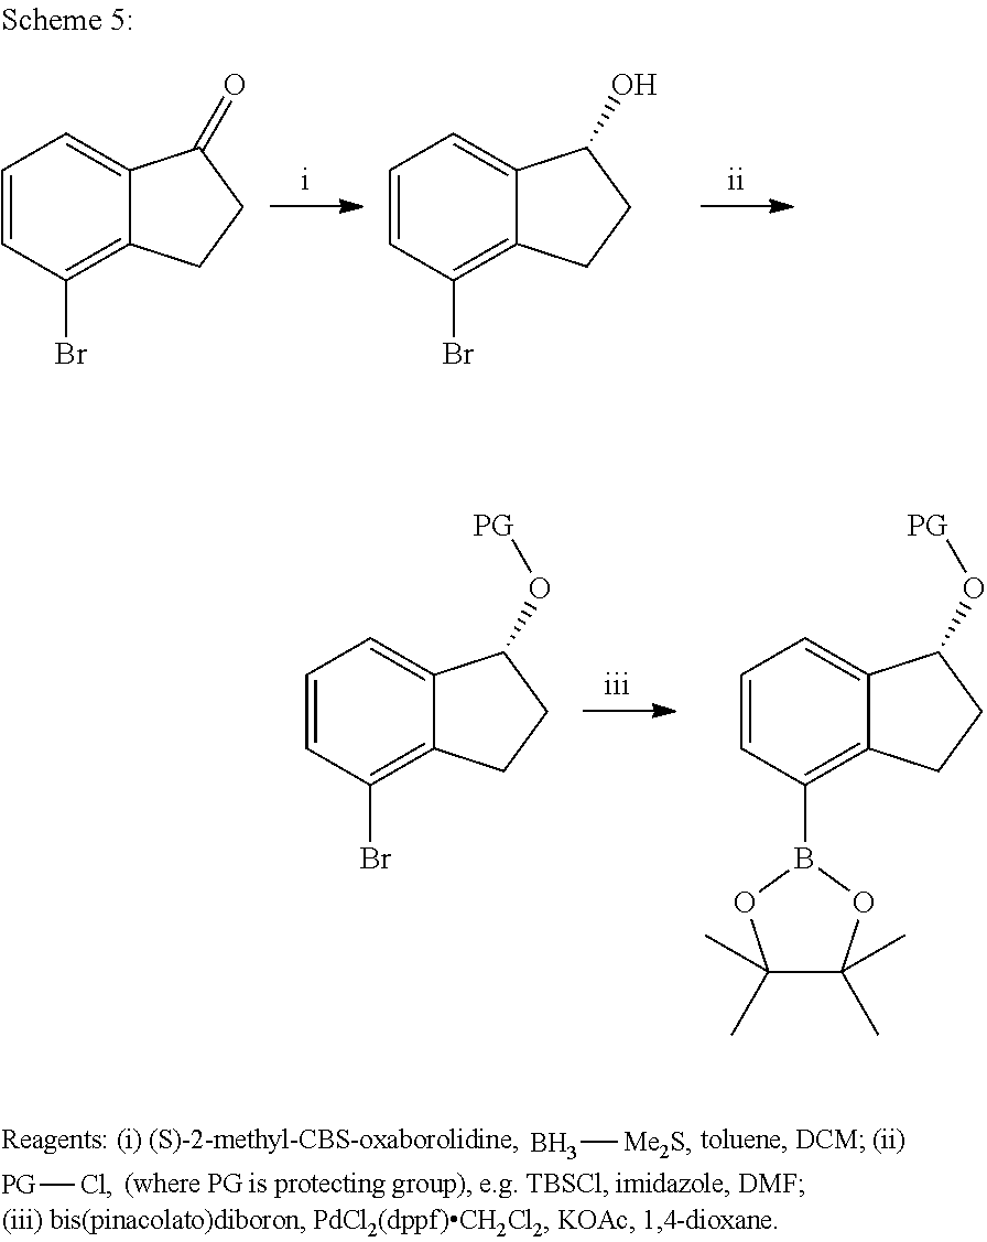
B[Me2S].[PG]Cl.C1=CC(Br)=C2C(=C1)C(=O)CC2.C1=CC(Br)=C2C(=C1)C(O)CC2.C1=CC(Br)=C2C(=C1)C(O[PG])CC2.C1=CC(B2OC(C)(C)C(C)(C)O2)=C2C(=C1)C(O[PG])CC2
